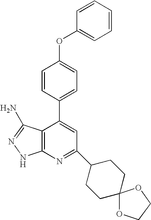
O(C1=CC=C(C2=CC(C3CCC4(CC3)OCCO4)=NC3=C2C(N)=NN3)C=C1)C1=CC=CC=C1
